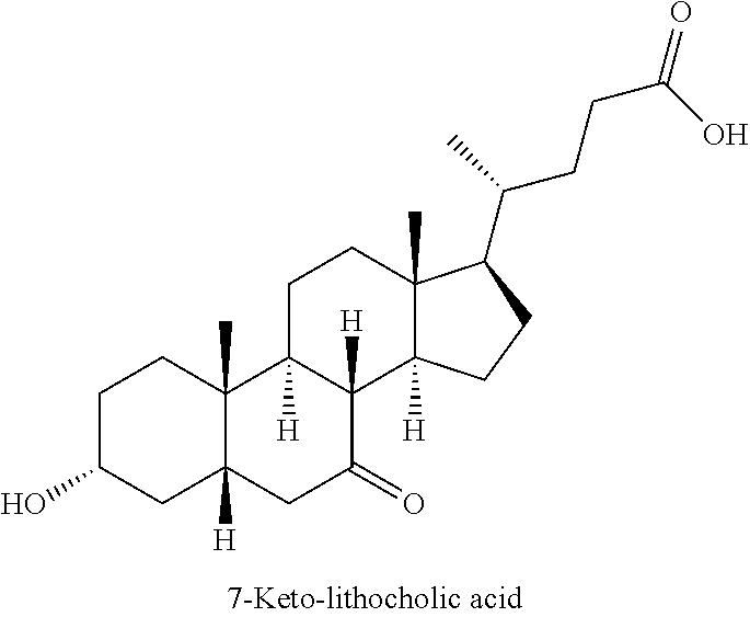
C1C(O)CC2([H])C(C)(C1)C1([H])C([H])(C(=O)C2)C2([H])C(C)(CC1)C(C(CCC(=O)O)C)CC2
